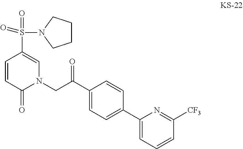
C1=CC(=O)N(CC(C2=CC=C(C3=CC=CC([CF3])=N3)C=C2)=O)C=C1S(=O)(=O)N1CCCC1
